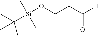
[Si](OCCC([H])=O)(C)(C)C(C)(C)C
